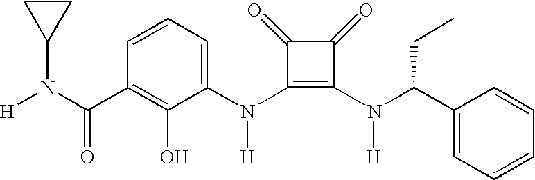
[H]N(C(C1=C(O)C(N(C2=C(N(C(C3=CC=CC=C3)CC)[H])C(=O)C2=O)[H])=CC=C1)=O)C1CC1
